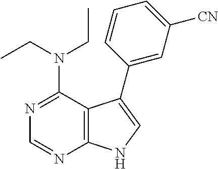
C12=C(C(N(CC)CC)=NC=N1)C(C1=CC([CN])=CC=C1)=CN2
